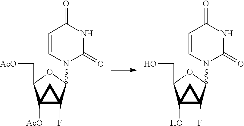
C12([AcO])C(F)(C(N3C(=O)NC(=O)C=C3)OC1C[AcO])C2.C12(O)C(F)(C(N3C(=O)NC(=O)C=C3)OC1CO)C2
